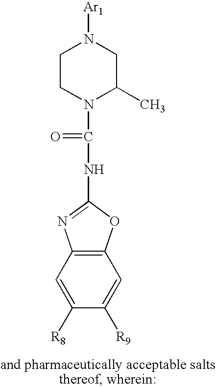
C1=C([R8])C([R9])=CC2=C1N=C(NC(N1C(C)CN([Ar1])CC1)=O)O2
